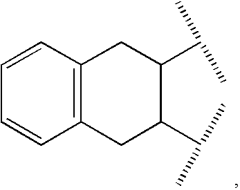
C12=C(CC(C(C)C)C(C(C)C)C1)C=CC=C2
